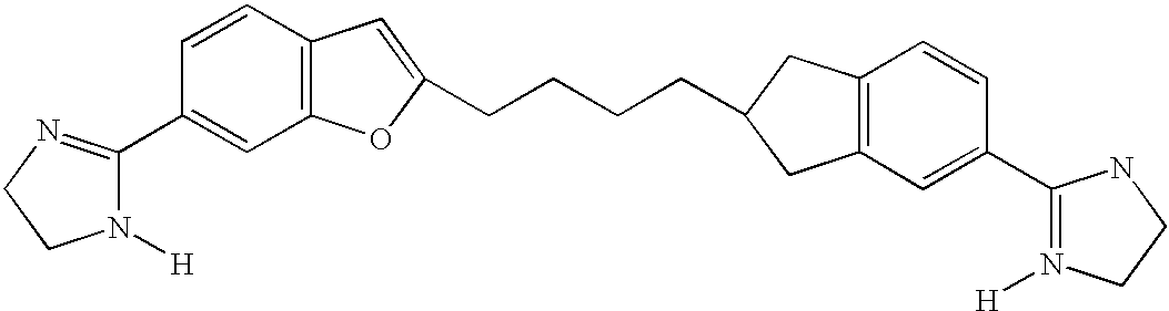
N1([H])C(C2=CC3=C(C=C2)C=C(CCCCC2CC4=C(C2)C=C(C2=N([H])CCN2)C=C4)O3)=NCC1
